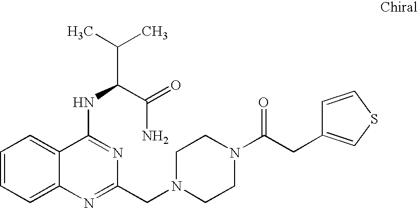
C1=CC=C2C(=C1)C(NC(C(C)C)C(=O)N)=NC(CN1CCN(C(CC3=CSC=C3)=O)CC1)=N2
